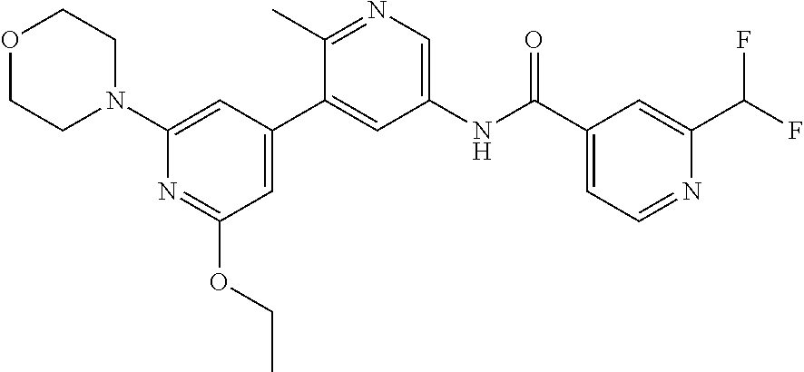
O1CCN(C2=CC(C3=CC(NC(C4=CC=NC(C(F)F)=C4)=O)=CN=C3C)=CC(OCC)=N2)CC1
